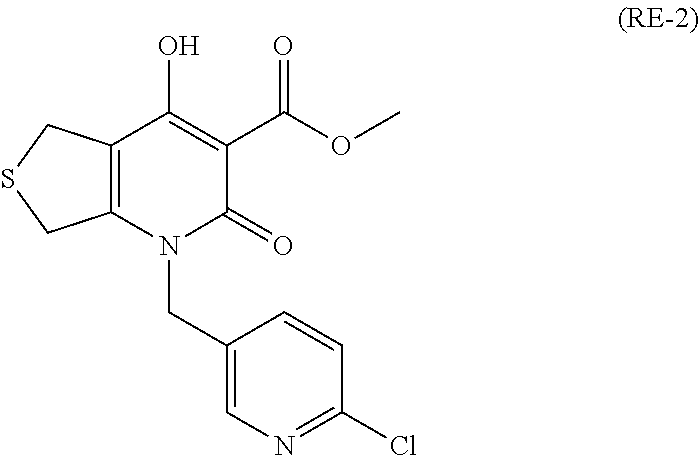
C12=C(CSC1)C(O)=C(C(OC)=O)C(=O)N2CC1=CN=C(Cl)C=C1
